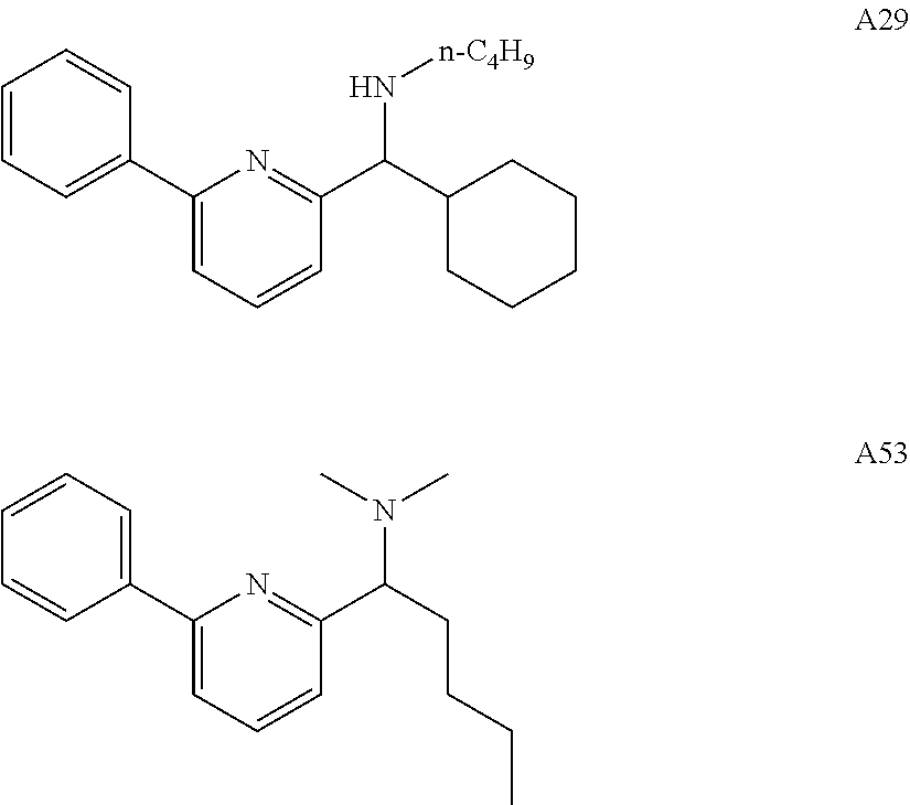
C1=CC=C(C2=CC=CC(C(C3CCCCC3)N[n-C4H9])=N2)C=C1.C1=CC=C(C2=CC=CC(C(CCCC)N(C)C)=N2)C=C1
